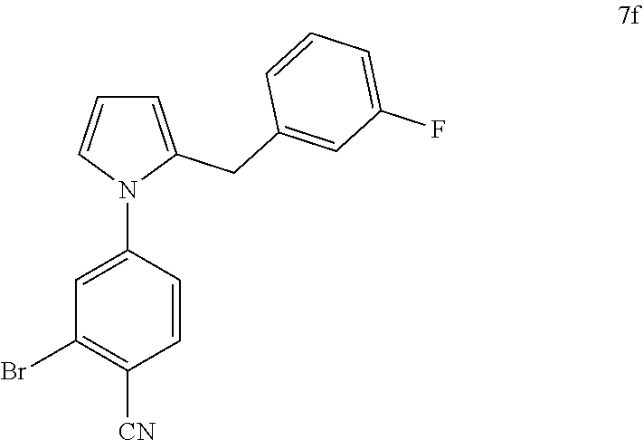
C1=C(CC2=CC(F)=CC=C2)N(C2=CC(Br)=C([CN])C=C2)C=C1
